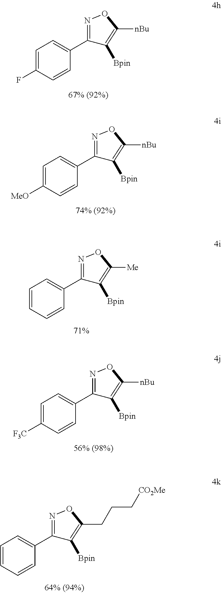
C1=C(F)C=CC(C2=NOC([nBu])=C2[Bpin])=C1.C1=C([MeO])C=CC(C2=NOC([nBu])=C2[Bpin])=C1.C1=CC=CC(C2=NOC([Me])=C2[Bpin])=C1.C1=C([F3C])C=CC(C2=NOC([nBu])=C2[Bpin])=C1.C1=CC=CC(C2=NOC(CCC[CO2Me])=C2[Bpin])=C1
